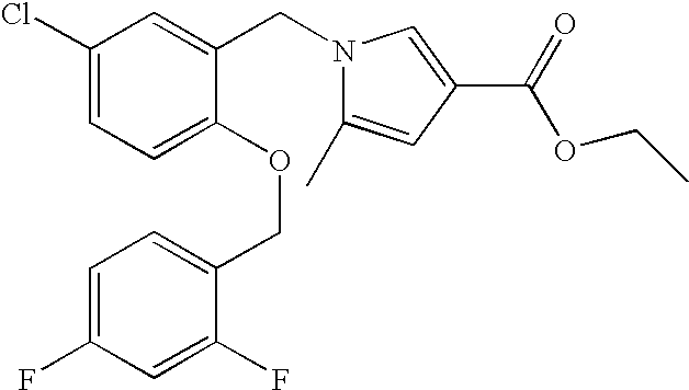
C1(Cl)=CC=C(OCC2=CC=C(F)C=C2F)C(CN2C(C)=CC(C(=O)OCC)=C2)=C1
